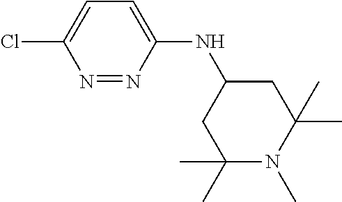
N1=NC(NC2CC(C)(C)N(C)C(C)(C)C2)=CC=C1Cl
